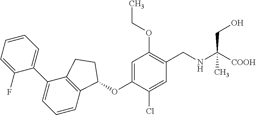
C1(F)=CC=CC=C1C1=CC=CC2=C1CCC2OC1=CC(OCC)=C(CNC([COOH])(CO)C)C=C1Cl
